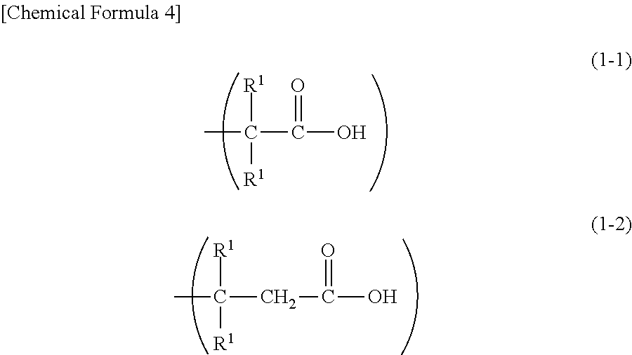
CC([R1])([R1])C(O)=O.CC([R1])([R1])CC(O)=O
